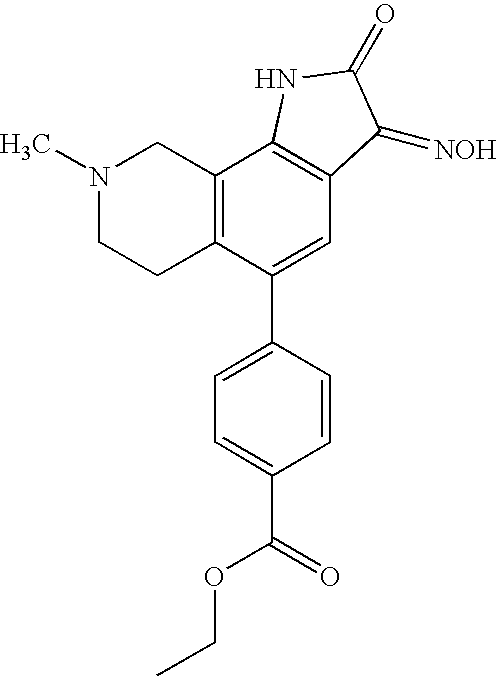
N1(C)CCC2=C(C1)C1=C(C=C2C2=CC=C(C(=O)OCC)C=C2)C(=[NOH])C(=O)N1
